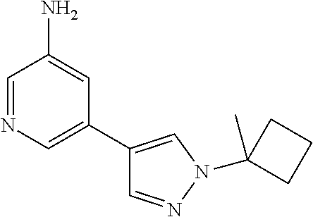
C1=NC=C(C2=CN(C3(C)CCC3)N=C2)C=C1N
